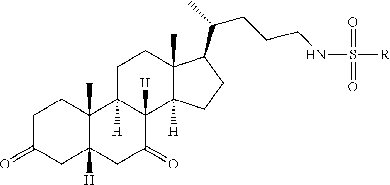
C1C(=O)CC2([H])C(C)(C1)C1([H])C([H])(C(=O)C2)C2([H])C(C)(CC1)C(C(C)CCCNS(=O)(=O)[R])CC2
